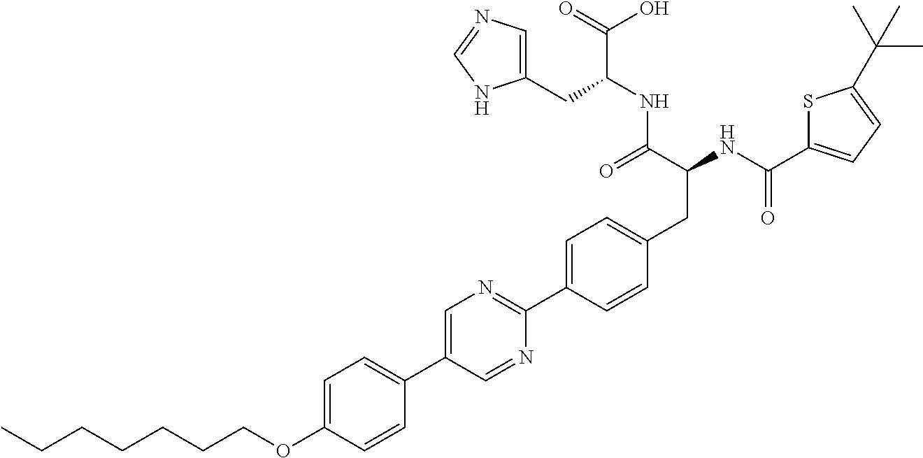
CCCCCCCOC1=CC=C(C2=CN=C(C3=CC=C(CC(NC(=O)C4=CC=C(C(C)(C)C)S4)C(=O)NC(C(O)=O)CC4=CN=CN4)C=C3)N=C2)C=C1
